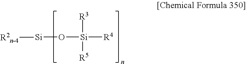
O([Si]([R4])([R3])[R5])[Si][R2n-4]
